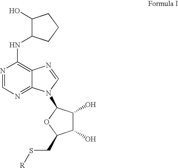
C1(O)C(NC2=C3C(=NC=N2)N(C2C(O)C(O)C(CS[R])O2)C=N3)CCC1
